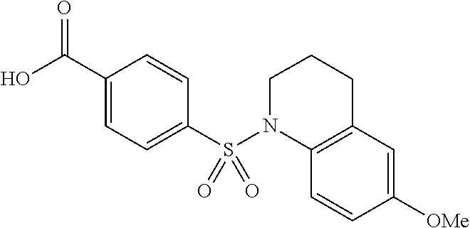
C(C1=CC=C(S(N2CCCC3=C2C=CC([OMe])=C3)(=O)=O)C=C1)(O)=O
